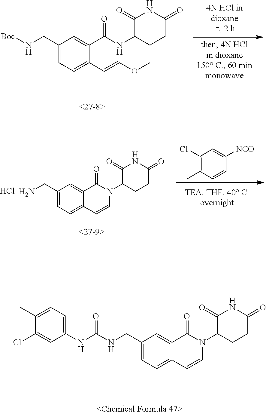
C1(CN[Boc])=CC=C(C=COC)C(C(NC2CCC(=O)NC2=O)=O)=C1.C1(CN)=CC=C2C(=C1)C(=O)N(C1CCC(=O)NC1=O)C=C2.Cl.C1(Cl)=C(C)C=CC([NCO])=C1.C1(CNC(NC2=CC=C(C)C(Cl)=C2)=O)=CC=C2C(=C1)C(=O)N(C1CCC(=O)NC1=O)C=C2
